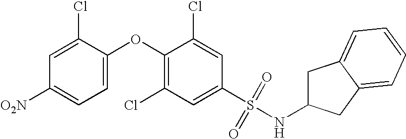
O(C1=C(Cl)C=C(S(NC2CC3=CC=CC=C3C2)(=O)=O)C=C1Cl)C1=CC=C([O2N])C=C1Cl
